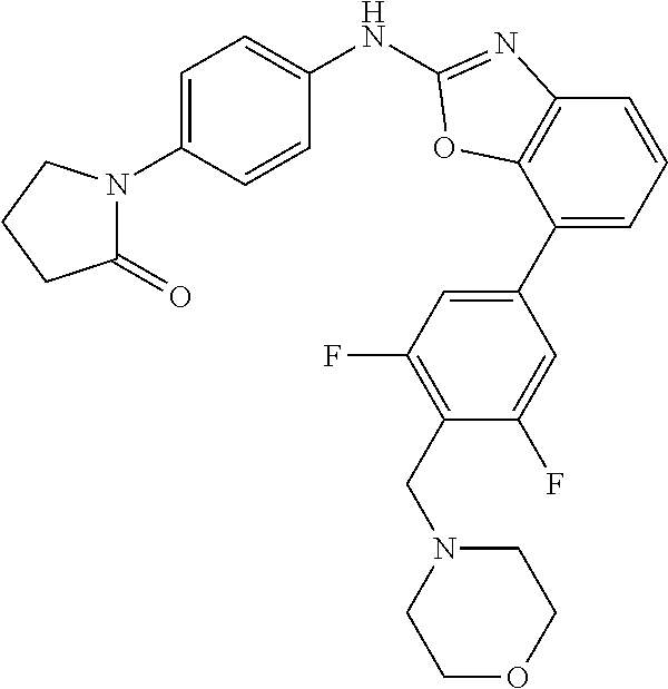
C1=C(N2C(=O)CCC2)C=CC(NC2=NC3=C(C(C4=CC(F)=C(CN5CCOCC5)C(F)=C4)=CC=C3)O2)=C1
